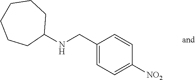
C1(CNC2CCCCCC2)=CC=C([NO2])C=C1
